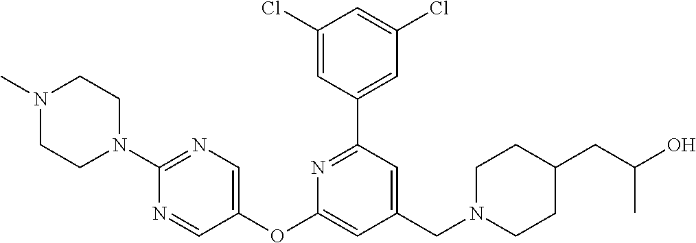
C1(Cl)=CC(C2=NC(OC3=CN=C(N4CCN(C)CC4)N=C3)=CC(CN3CCC(CC(O)C)CC3)=C2)=CC(Cl)=C1
